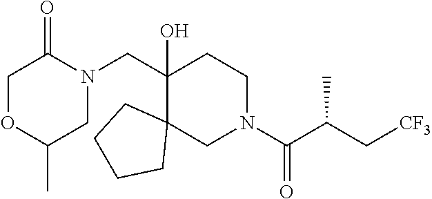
C1(CN2C(=O)COC(C)C2)(O)C2(CN(C(C(C[CF3])C)=O)CC1)CCCC2
